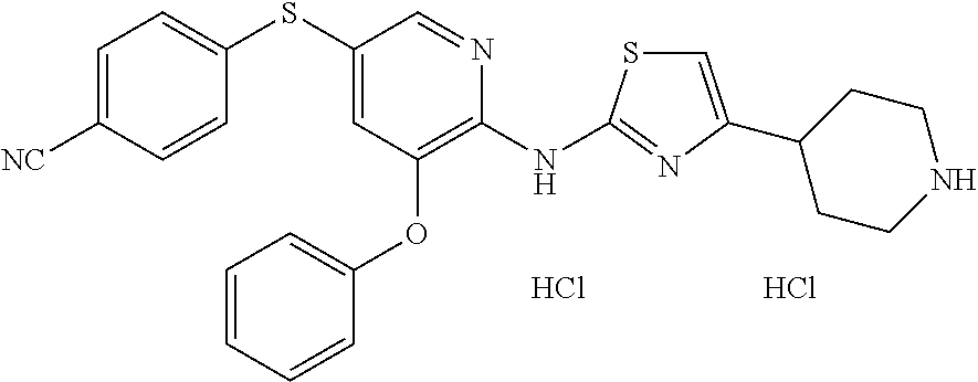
Cl.C1(SC2=CC(OC3=CC=CC=C3)=C(NC3=NC(C4CCNCC4)=CS3)N=C2)=CC=C([CN])C=C1.Cl
